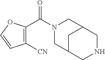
N1(C(C2=C([CN])C=CO2)=O)CC2CNCC(C1)C2
